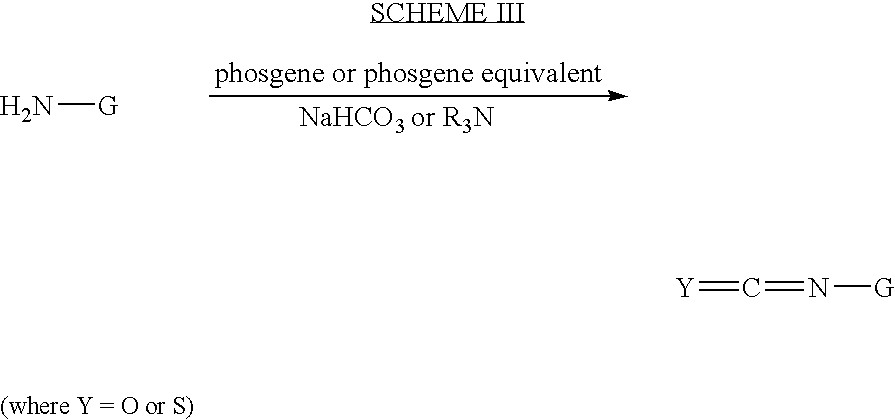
N[G].[Y]=C=N[G]
